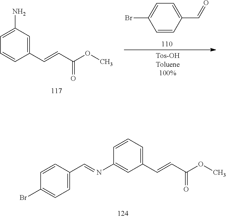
C1(N)=CC=CC(C=CC(OC)=O)=C1.C1=C(Br)C=CC(C=O)=C1.C1=CC(N=CC2=CC=C(Br)C=C2)=CC(C=CC(OC)=O)=C1
